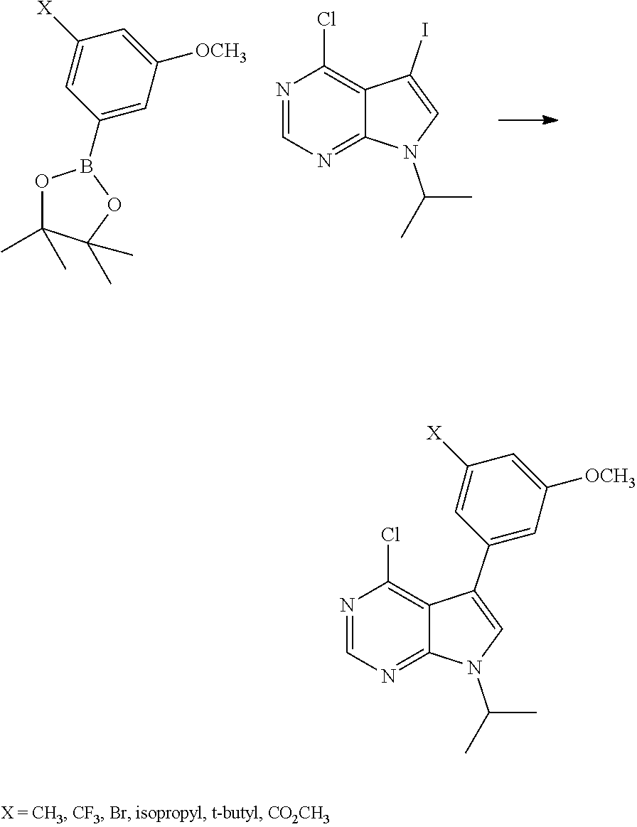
N1=CN=C2C(=C1Cl)C(I)=CN2C(C)C.C1([X])=CC(B2OC(C)(C)C(C)(C)O2)=CC([OCH3])=C1.N1=CN=C2C(=C1Cl)C(C1=CC([OCH3])=CC([X])=C1)=CN2C(C)C
